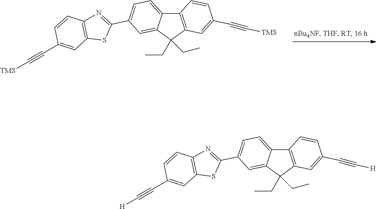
C12=C(C(CC)(CC)C3=CC(C4=NC5=C(S4)C=C(C#C[TMS])C=C5)=CC=C13)C=C(C#C[TMS])C=C2.C12=C(C(CC)(CC)C3=CC(C4=NC5=C(S4)C=C(C#C[H])C=C5)=CC=C13)C=C(C#C[H])C=C2
